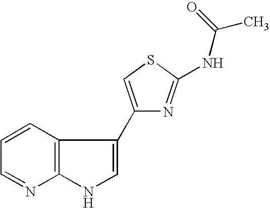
C12=C(C=CC=N1)C(C1=CSC(NC(C)=O)=N1)=CN2
